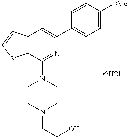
C12=C(C(N3CCN(CCO)CC3)=NC(C3=CC=C([OMe])C=C3)=C1)SC=C2
